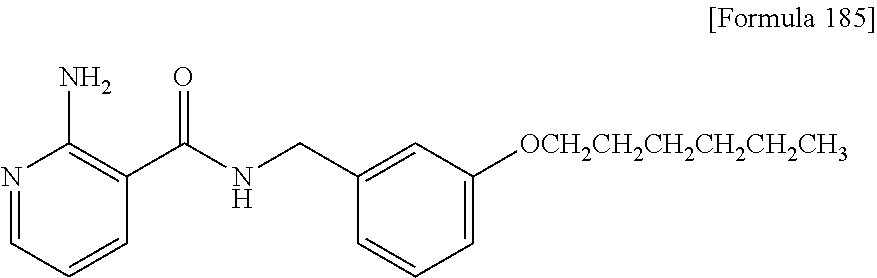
N1=CC=CC(C(NCC2=CC([OCH2CH2CH2CH2CH2CH3])=CC=C2)=O)=C1N
